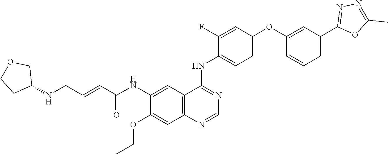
O=C(C=CCNC1COCC1)NC1=CC2=C(C=C1OCC)N=CN=C2NC1=CC=C(OC2=CC(C3=NN=C(C)O3)=CC=C2)C=C1F
